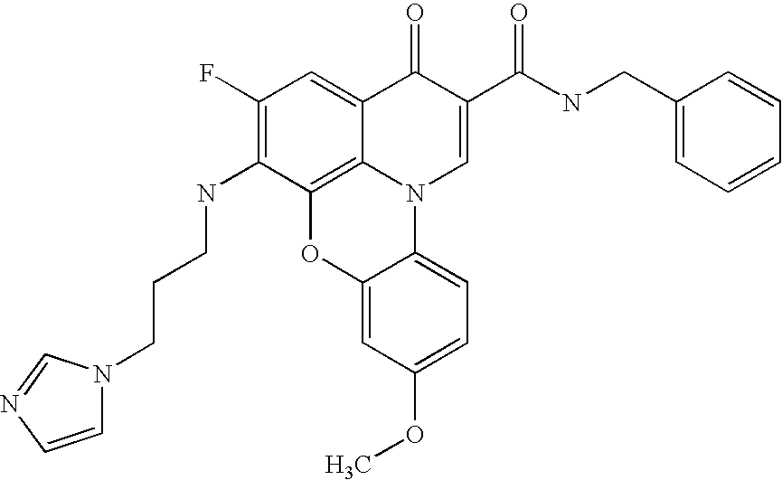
C1(F)=C(NCCCN2C=CN=C2)C2=C3C(=C1)C(=O)C(C(NCC1=CC=CC=C1)=O)=CN3C1=CC=C(OC)C=C1O2
